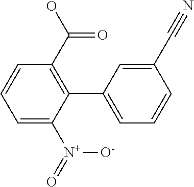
C1=C([N+](=O)[O-])C(C2=CC=CC(C#N)=C2)=C(C(O)=O)C=C1
